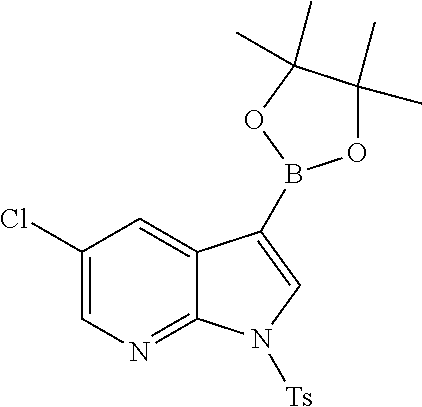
C1(Cl)=CN=C2C(=C1)C(B1OC(C)(C)C(C)(C)O1)=CN2[Ts]
